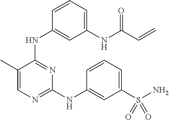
N(C1=NC(NC2=CC(S(N)(=O)=O)=CC=C2)=NC=C1C)C1=CC(NC(C=C)=O)=CC=C1
